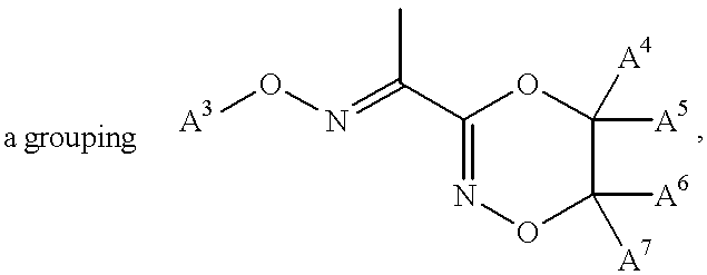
[A3]ON=C(C1=NOC([A6])([A7])C([A5])([A4])O1)C
